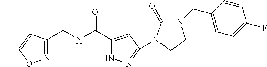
N1=C(CNC(C2=CC(N3C(=O)N(CC4=CC=C(F)C=C4)CC3)=NN2)=O)C=C(C)O1
